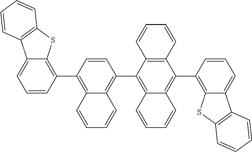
C1=CC(C2=C3C(=CC=C2)C2=C(S3)C=CC=C2)=C2C(=C1C1=C3C(=C(C4=C5C(=CC=C4)C4=C(S5)C=CC=C4)C4=C1C=CC=C4)C=CC=C3)C=CC=C2
